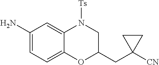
C1(N)=CC=C2C(=C1)N([Ts])CC(CC1([CN])CC1)O2
